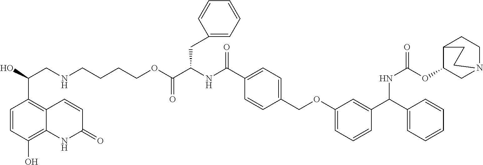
OC(CNCCCCOC(C(NC(C1=CC=C(COC2=CC=CC(C(C3=CC=CC=C3)NC(=O)OC3C4CCN(C3)CC4)=C2)C=C1)=O)CC1=CC=CC=C1)=O)C1=C2C(=C(O)C=C1)NC(=O)C=C2
